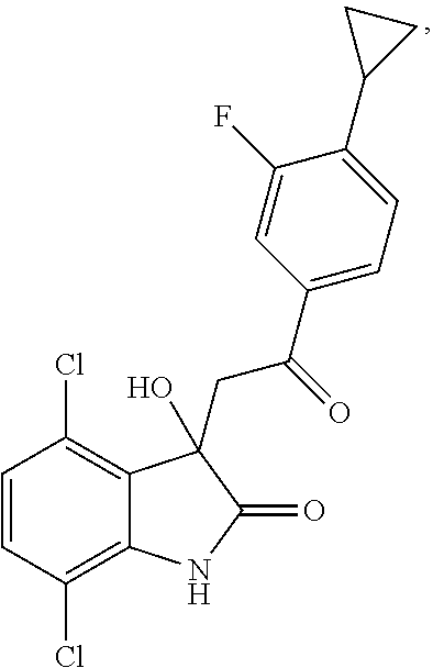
C1=CC(Cl)=C2C(=C1Cl)C(O)(CC(=O)C1=CC=C(C3CC3)C(F)=C1)C(=O)N2
